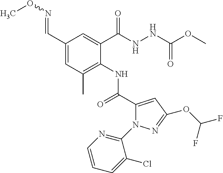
C1(C=NOC)=CC(C)=C(NC(=O)C2=CC(OC(F)F)=NN2C2=NC=CC=C2Cl)C(C(NNC(OC)=O)=O)=C1
